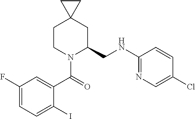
C1CN(C(=O)C2=CC(F)=CC=C2I)C(CNC2=NC=C(Cl)C=C2)CC12CC2
